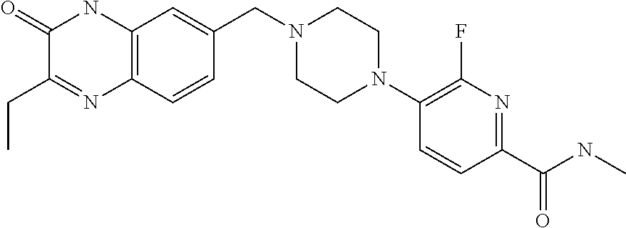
C1(=O)C(CC)=NC2=C(N1)C=C(CN1CCN(C3=C(F)N=C(C(=O)NC)C=C3)CC1)C=C2
